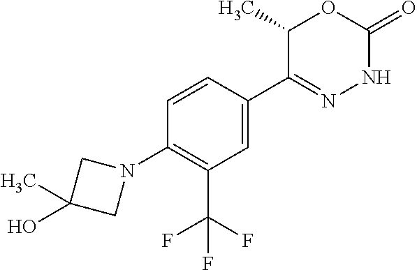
C1(C(F)(F)F)=C(N2CC(O)(C)C2)C=CC(C2=NNC(=O)OC2C)=C1
